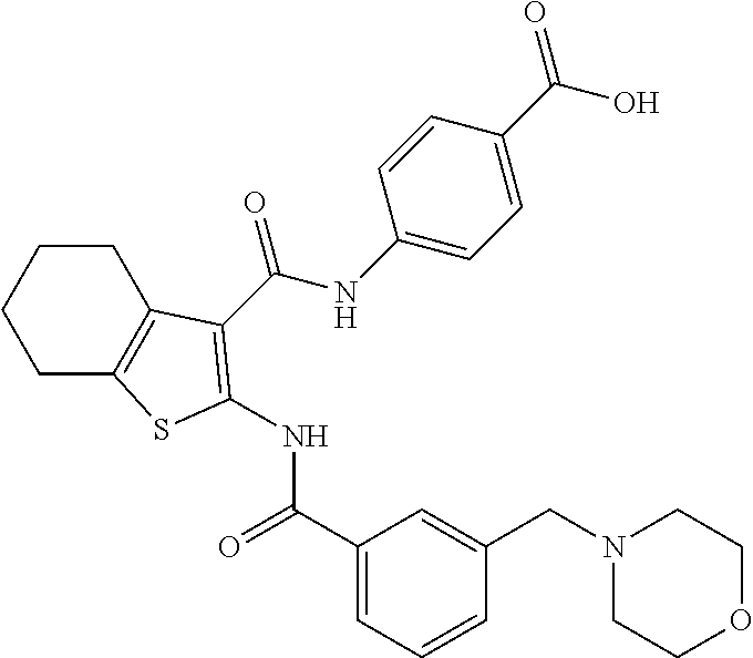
C1CC2=C(CC1)SC(NC(=O)C1=CC=CC(CN3CCOCC3)=C1)=C2C(NC1=CC=C(C(O)=O)C=C1)=O
